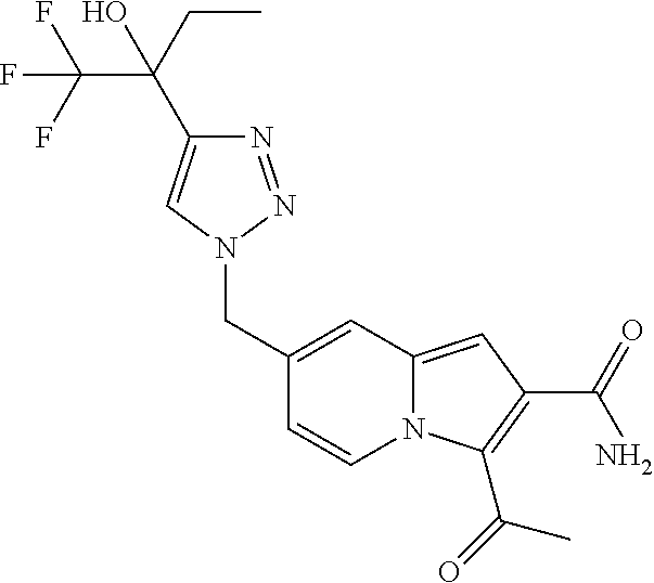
FC(C(CC)(O)C1=CN(CC2=CC3=CC(C(=O)N)=C(C(=O)C)N3C=C2)N=N1)(F)F
